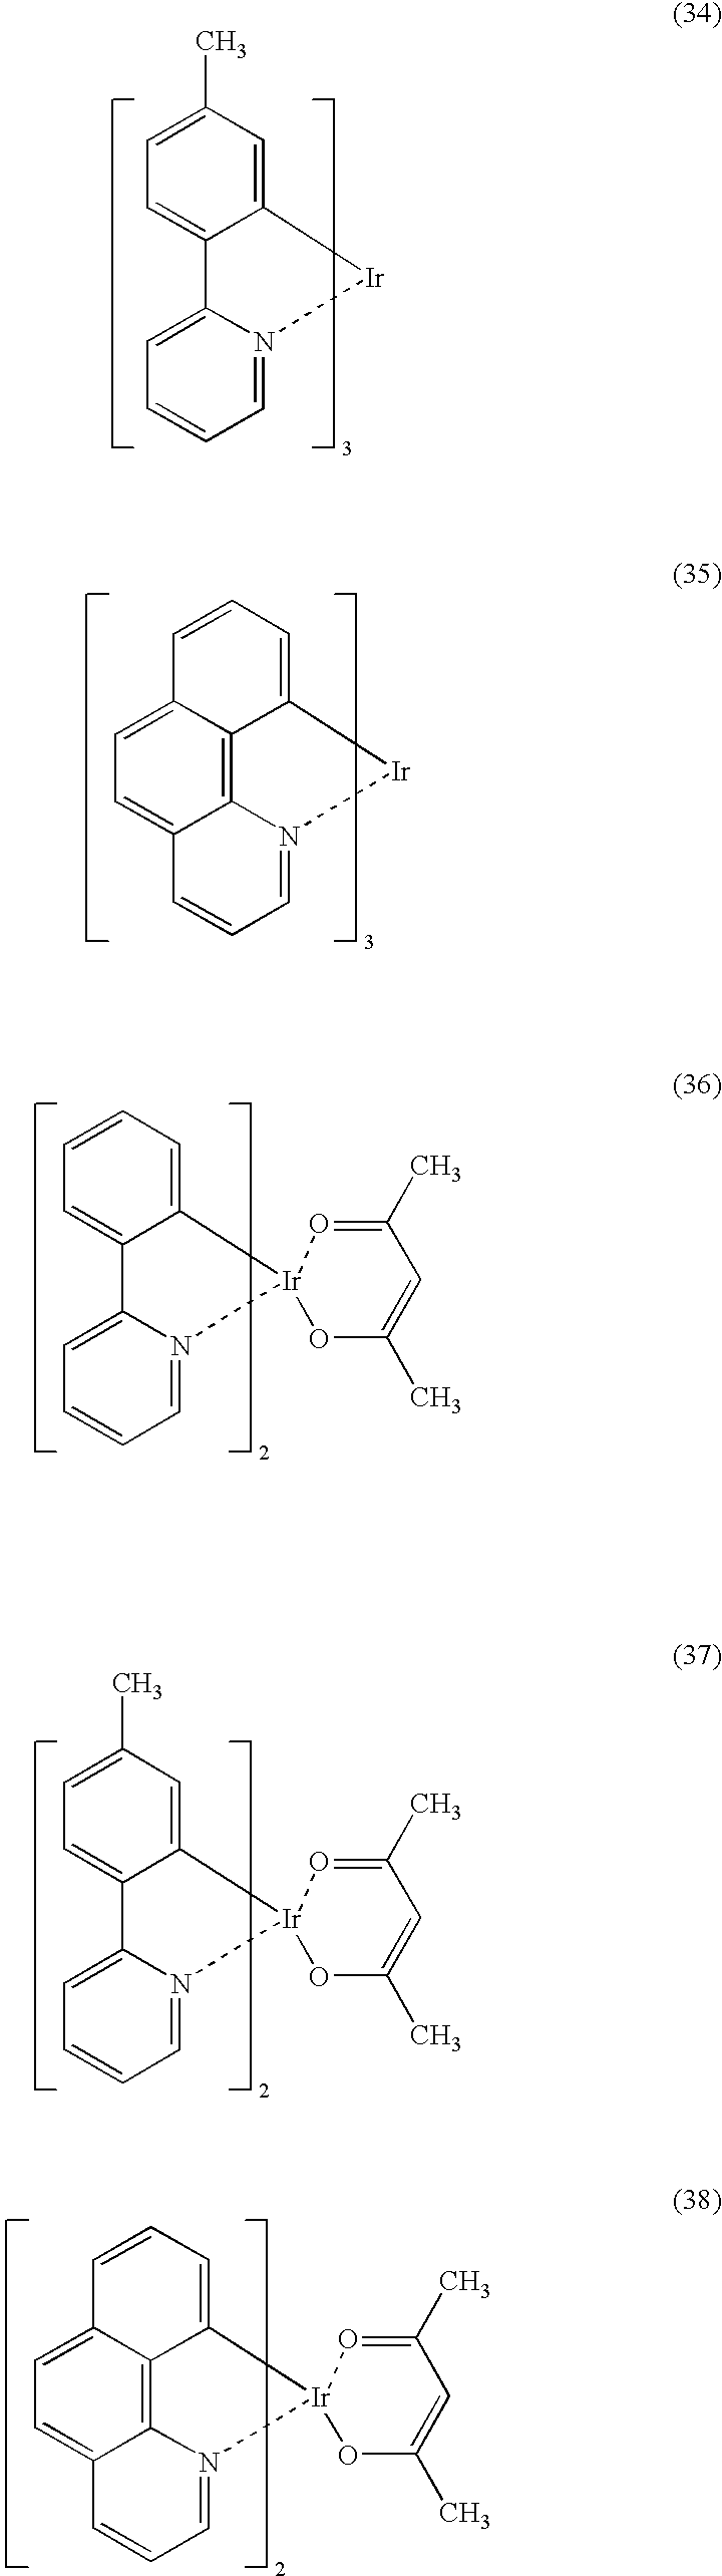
C1=C(C)C=C2C(=C1)C1=CC=CC=N1[Ir]2.C1=CC=C2C3=C4C(=CC=C13)C=CC=N4[Ir]2.C1=CC=C2C(=C1)C1=CC=CC=N1[Ir]21O=C(C)C=C(C)O1.C1=C(C)C=C2C(=C1)C1=CC=CC=N1[Ir]21O=C(C)C=C(C)O1.C1=CC=C2C3=C4C(=CC=C13)C=CC=N4[Ir]21O=C(C)C=C(C)O1
